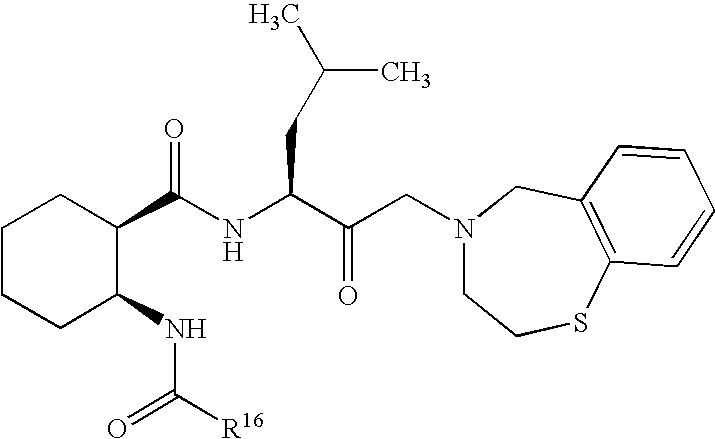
C(NC(C(CN1CCSC2=C(C1)C=CC=C2)=O)CC(C)C)(C1CCCCC1NC([R16])=O)=O
